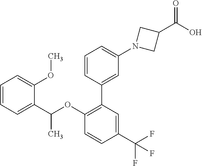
C1=CC(C2=C(OC(C)C3=CC=CC=C3OC)C=CC(C(F)(F)F)=C2)=CC(N2CC(C(O)=O)C2)=C1
